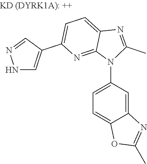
C1(C2=CC=C3C(=N2)N(C2=CC=C4C(=C2)N=C(C)O4)C(C)=N3)=CNN=C1
